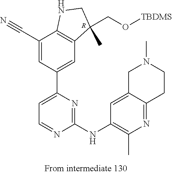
[R].C1(C#N)=CC(C2=CC=NC(NC3=C(C)N=C4C(=C3)CN(C)CC4)=N2)=CC2=C1NCC2(C)CO[TBDMS]
